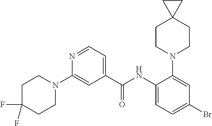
C1(C(NC2=CC=C(Br)C=C2N2CCC3(CC2)CC3)=O)=CC=NC(N2CCC(F)(F)CC2)=C1
